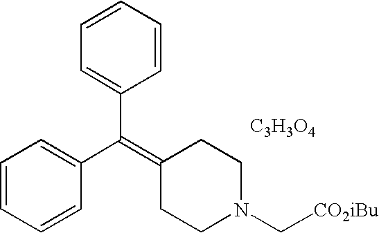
C1=CC=CC(C(=C2CCN(C[CO2iBu])CC2)C2=CC=CC=C2)=C1.[C3H3O4]
